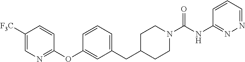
C1([F3C])=CN=C(OC2=CC(CC3CCN(C(NC4=NN=CC=C4)=O)CC3)=CC=C2)C=C1
